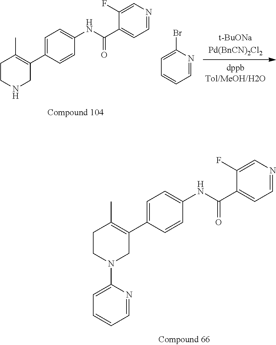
C1CN(C2=CC=CC=N2)CC(C2=CC=C(NC(C3=CC=NC=C3F)=O)C=C2)=C1C.C1CNCC(C2=CC=C(NC(C3=CC=NC=C3F)=O)C=C2)=C1C.C1=CC=NC(Br)=C1
